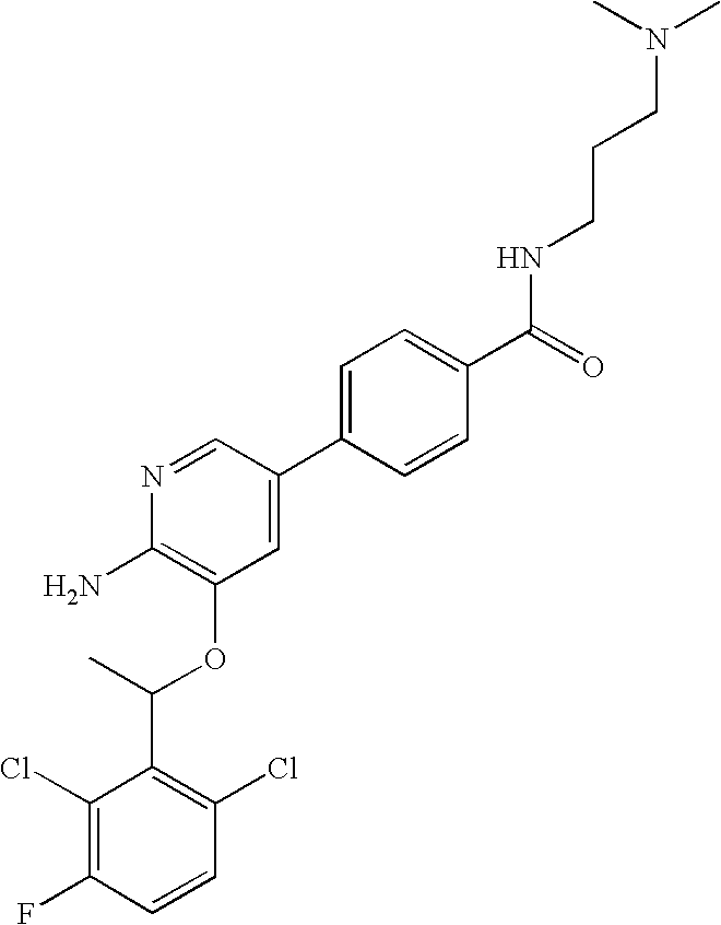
C1(Cl)=C(F)C=CC(Cl)=C1C(C)OC1=C(N)N=CC(C2=CC=C(C(=O)NCCCN(C)C)C=C2)=C1
